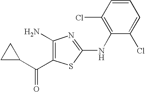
C1(C(=O)C2=C(N)N=C(NC3=C(Cl)C=CC=C3Cl)S2)CC1
